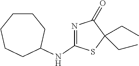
N(C1=NC(=O)C(CC)(CC)S1)C1CCCCCC1
